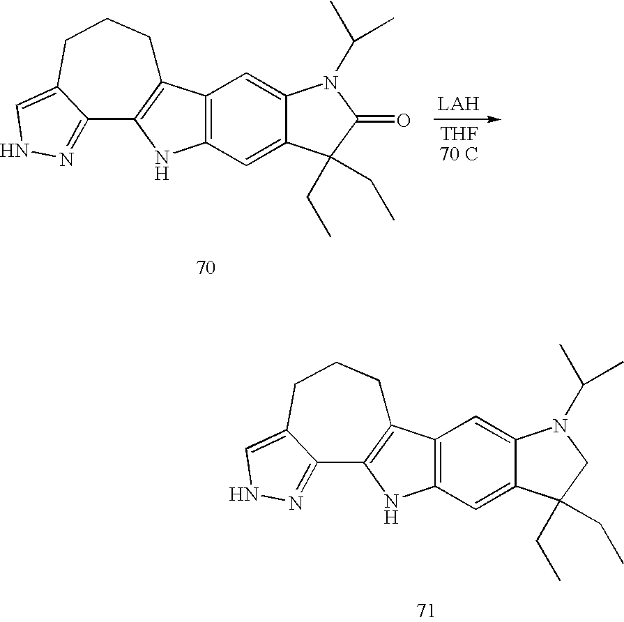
C12=C(C=C3C(=C1)C(CC)(CC)C(=O)N3C(C)C)C1=C(N2)C2=NNC=C2CCC1.C12=C(C=C3C(=C1)C(CC)(CC)CN3C(C)C)C1=C(N2)C2=NNC=C2CCC1
